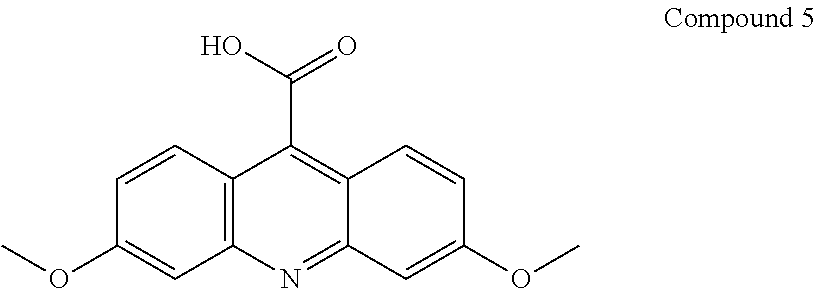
O(C)C1=CC2=NC3=C(C=CC(OC)=C3)C(C(O)=O)=C2C=C1
